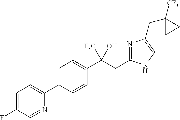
C1=C(C2=CC=C(F)C=N2)C=CC(C(CC2=NC(CC3([CF3])CC3)=CN2)(O)[F3C])=C1
